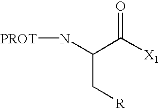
N(C(C([X1])=O)C[R])[PROT]
